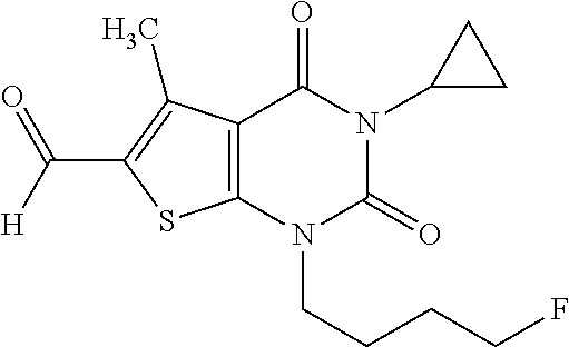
C12=C(N(CCCCF)C(=O)N(C3CC3)C1=O)SC(C([H])=O)=C2C
